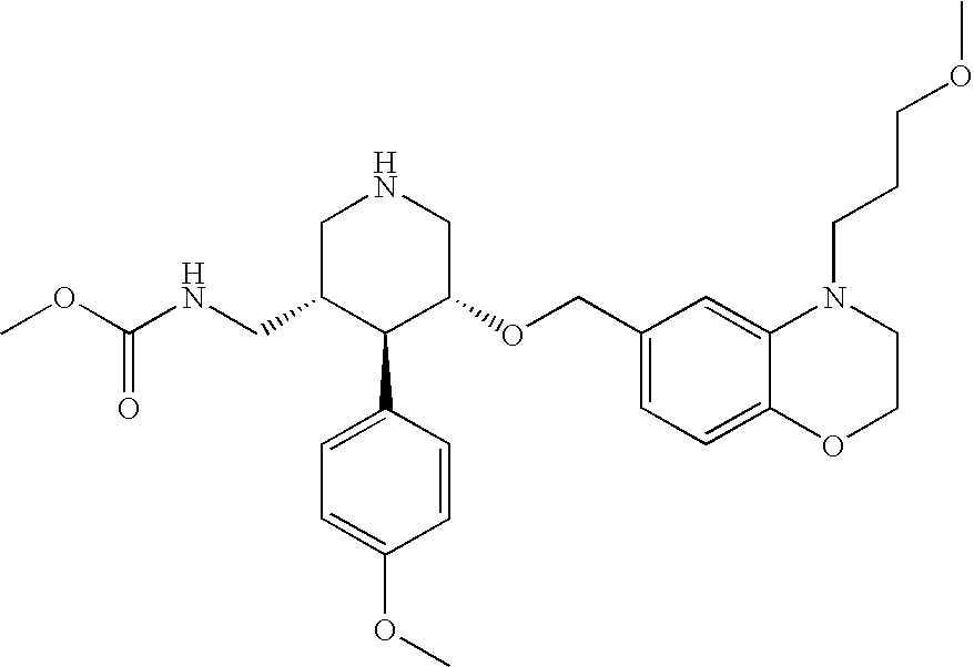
C(C1C(C2=CC=C(OC)C=C2)C(OCC2=CC=C3C(=C2)N(CCCOC)CCO3)CNC1)NC(OC)=O
